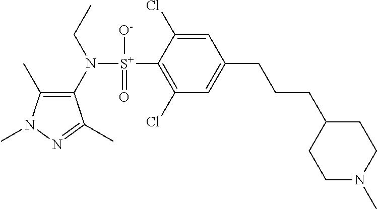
C1(C)=C(N([S+](C2=C(Cl)C=C(CCCC3CCN(C)CC3)C=C2Cl)([O-])=O)CC)C(C)=NN1C
